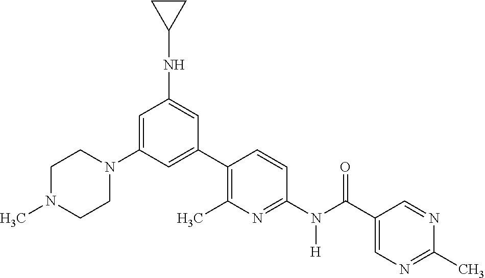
C1(C2=C(C)N=C(N(C(C3=CN=C(C)N=C3)=O)[H])C=C2)=CC(N2CCN(C)CC2)=CC(NC2CC2)=C1
